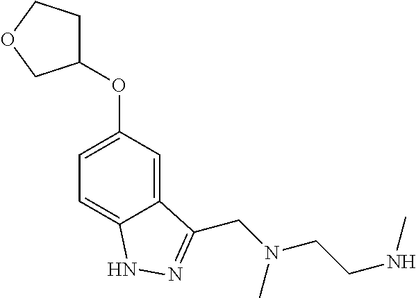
C1(OC2=CC=C3C(=C2)C(CN(CCNC)C)=NN3)CCOC1
